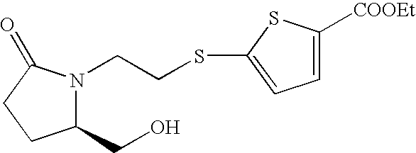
C1(CO)N(CCSC2=CC=C([COOEt])S2)C(=O)CC1
